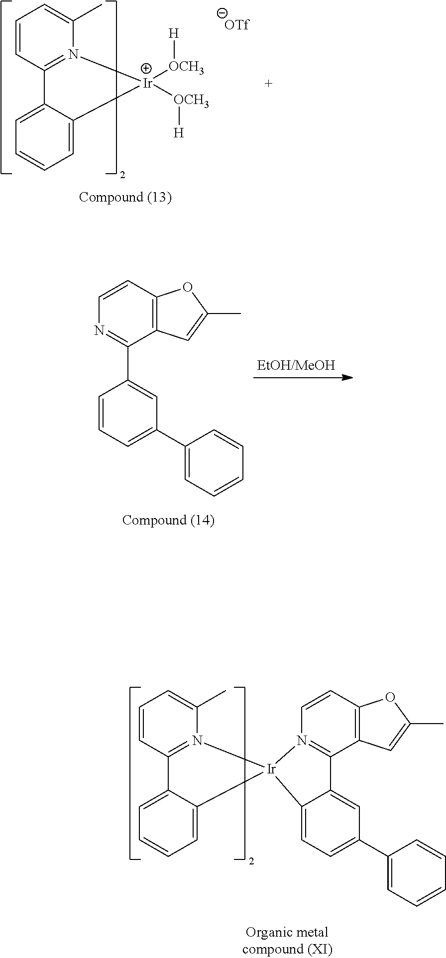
C1=CC2=N(C(C)=C1)[Ir]1(C3=CC=CC=C23)N2=C(C3=C(C=C2)OC(C)=C3)C2=CC(C3=CC=CC=C3)=CC=C21.C1=CC2=N(C(C)=C1)[Ir]([OCH3][H])([OCH3][H])C1=CC=CC=C21.C12=C(C=CN=C1C1=CC(C3=CC=CC=C3)=CC=C1)OC(C)=C2
